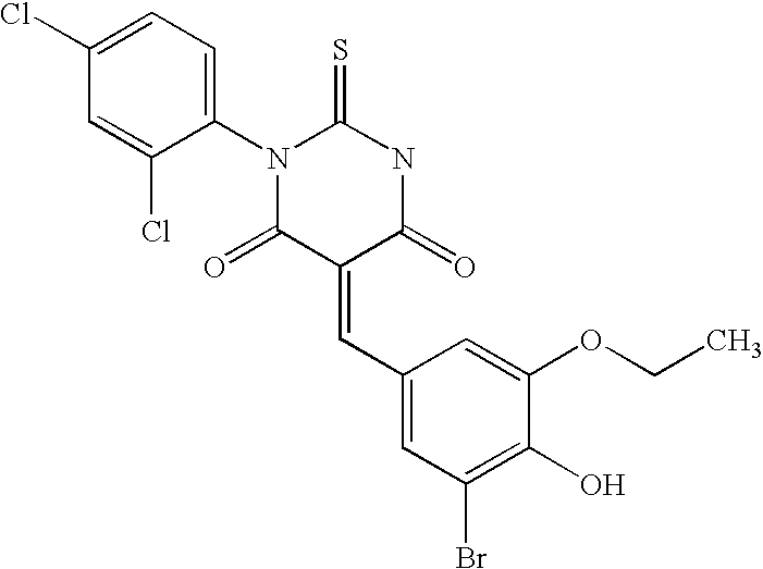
C1(Cl)=CC=C(N2C(=S)NC(=O)C(=CC3=CC(Br)=C(O)C(OCC)=C3)C2=O)C(Cl)=C1
